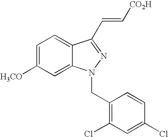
C1=C([H3CO])C=C2C(=C1)C(C=C[CO2H])=NN2CC1=C(Cl)C=C(Cl)C=C1
